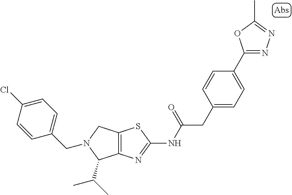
N1(CC2=CC=C(Cl)C=C2)C(C(C)C)C2=C(C1)SC(NC(CC1=CC=C(C3=NN=C(C)O3)C=C1)=O)=N2
